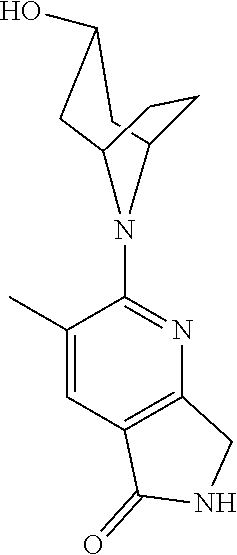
C1(C)=CC2=C(N=C1N1C3CC(O)CC1CC3)CNC2=O
